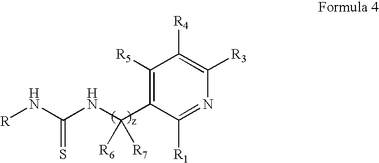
[R]NC(NC(C1=C([R5])C([R4])=C([R3])N=C1[R1])([R6])[R7])=S
